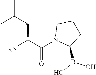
NC(C(N1C(B(O)O)CCC1)=O)CC(C)C
